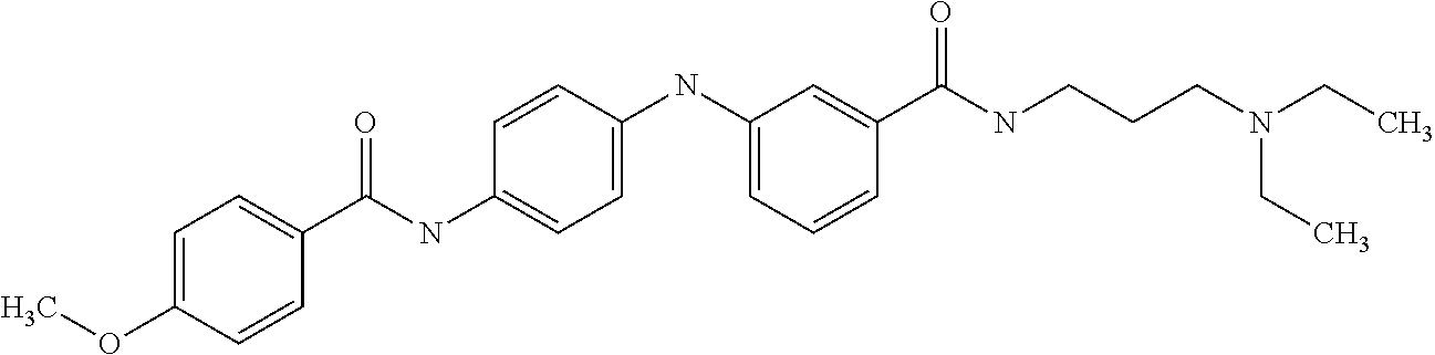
C1=C(OC)C=CC(C(NC2=CC=C(NC3=CC=CC(C(NCCCN(CC)CC)=O)=C3)C=C2)=O)=C1
